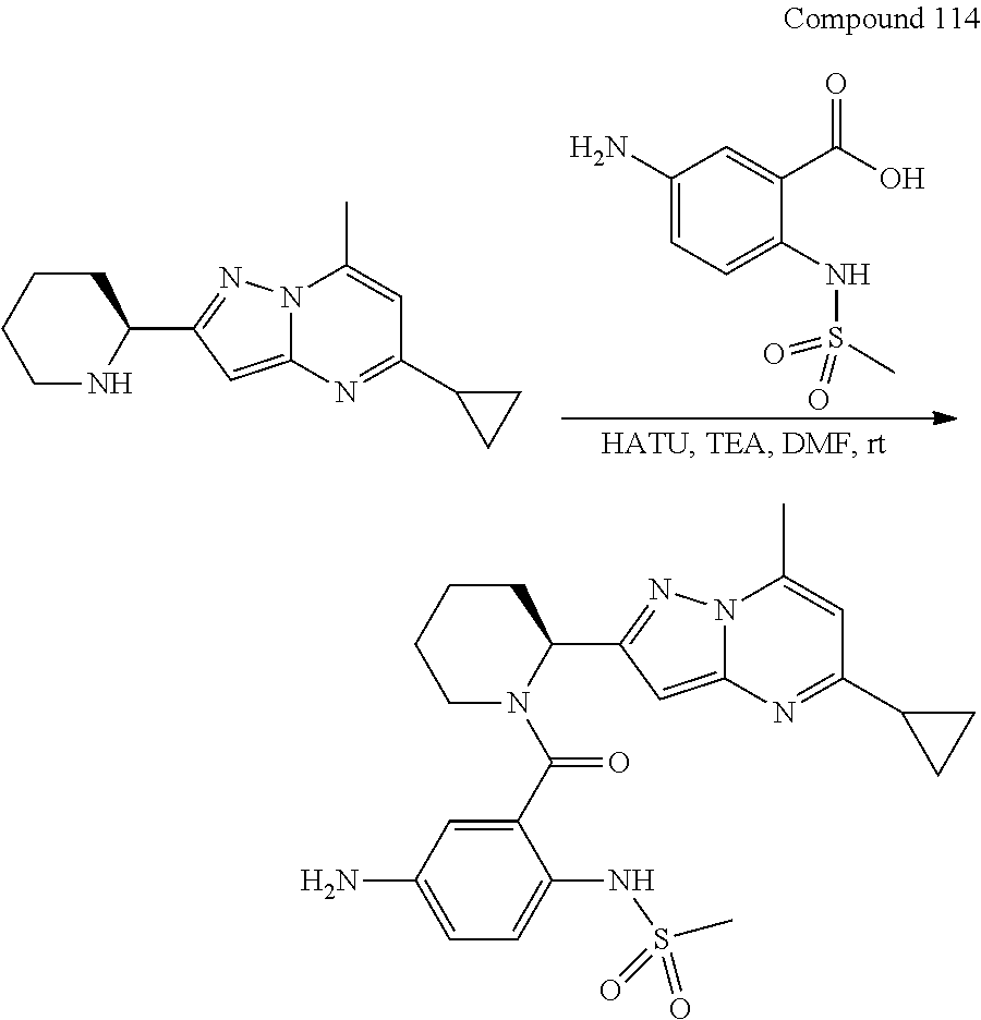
N1CCCCC1C1=NN2C(=C1)N=C(C1CC1)C=C2C.C1(N)=CC=C(NS(C)(=O)=O)C(C(O)=O)=C1.C1(C(N2CCCCC2C2=NN3C(=C2)N=C(C2CC2)C=C3C)=O)=CC(N)=CC=C1NS(C)(=O)=O
